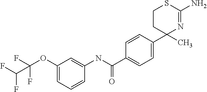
C1=CC(C2(C)N=C(N)SCC2)=CC=C1C(NC1=CC(OC(C(F)F)(F)F)=CC=C1)=O
